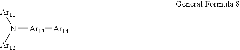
N([Ar13][Ar14])([Ar11])[Ar12]
